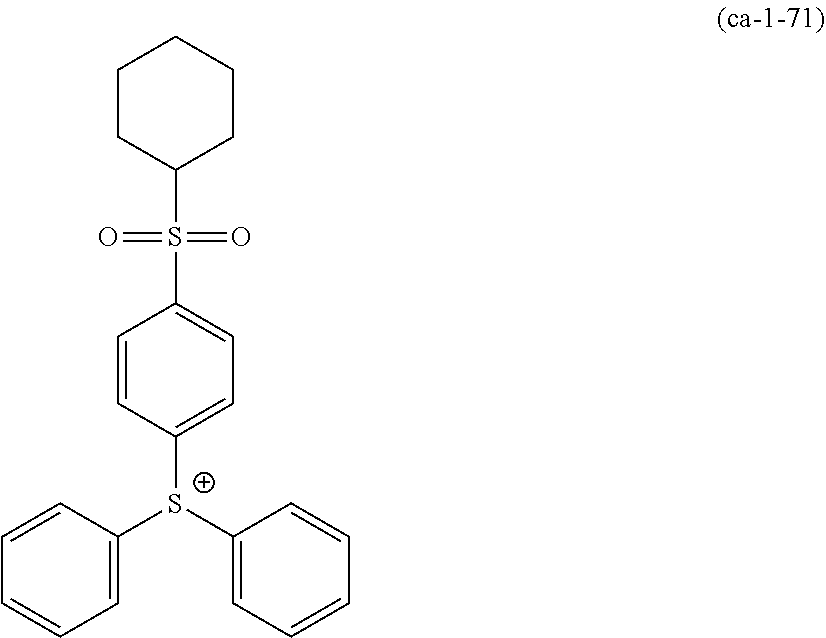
C1=CC([S+](C2=CC=CC=C2)C2=CC=CC=C2)=CC=C1S(C1CCCCC1)(=O)=O
